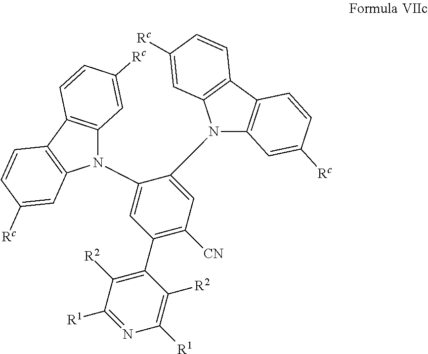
N1(C2=CC(C3=C([R2])C([R1])=NC([R1])=C3[R2])=C([CN])C=C2N2C3=C(C4=C2C=C([Rc])C=C4)C=CC([Rc])=C3)C2=C(C3=C1C=C([Rc])C=C3)C=CC([Rc])=C2
